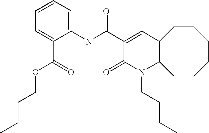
C1(NC(C2=CC3=C(N(CCCC)C2=O)CCCCCC3)=O)=CC=CC=C1C(=O)OCCCC
